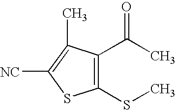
C1(SC)=C(C(=O)C)C(C)=C([NC])S1
